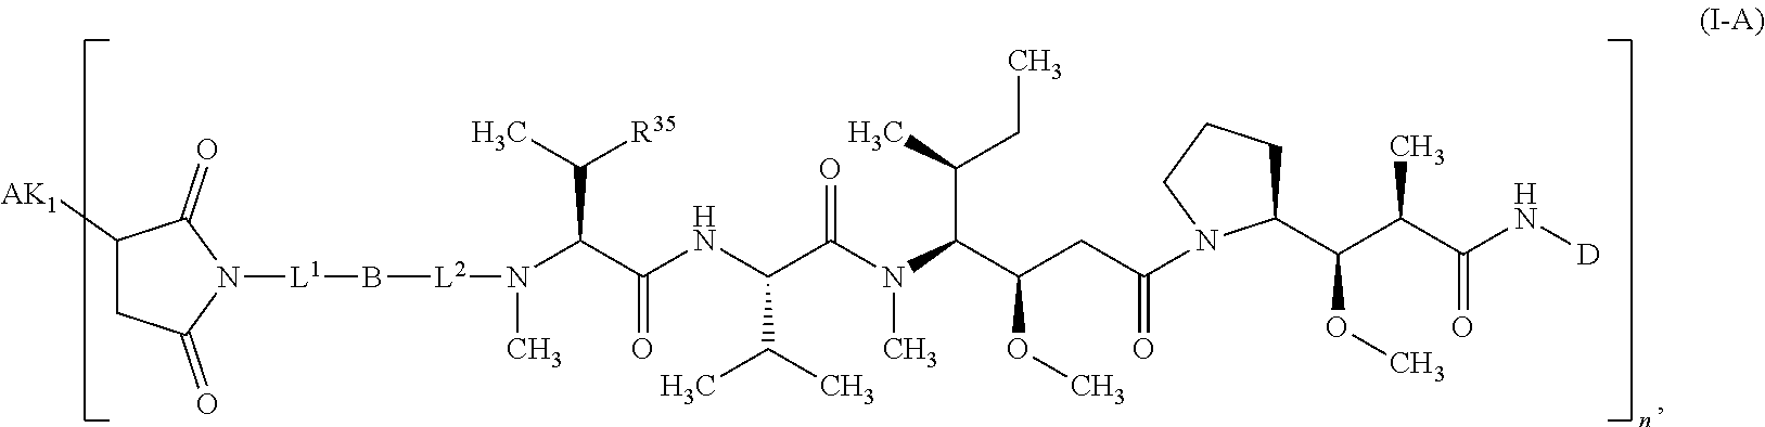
C1([AK1])CC(=O)N([L1]B[L2]N(C)C(C(NC(C(N(C(C(CC(=O)N2C(C(C(C(N[D])=O)C)OC)CCC2)OC)C(C)CC)C)=O)C(C)C)=O)C(C)[R35])C1=O
